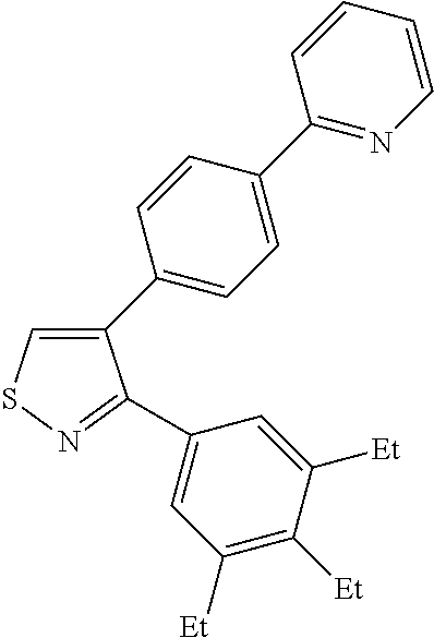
C1(C2=CC=C(C3=NC=CC=C3)C=C2)=CSN=C1C1=CC([Et])=C([Et])C([Et])=C1
